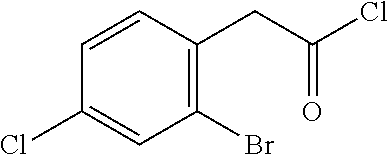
C1(Cl)=CC(Br)=C(CC(Cl)=O)C=C1
